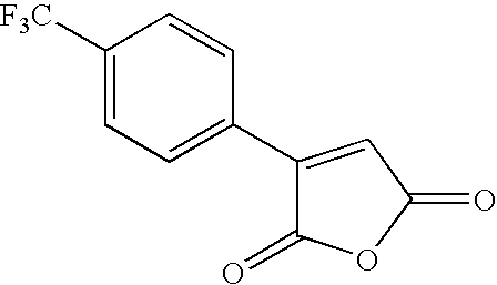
C1([F3C])=CC=C(C2=CC(=O)OC2=O)C=C1
